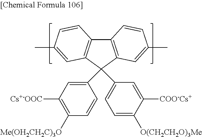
C12=C(C(C3=CC=C([O(CH2CH2O)3Me])C([COO-Cs+])=C3)(C3=CC([Cs+-OOC])=C([Me(OH2CH2C)3O])C=C3)C3=C1C=CC(C)=C3)C=C(C)C=C2
